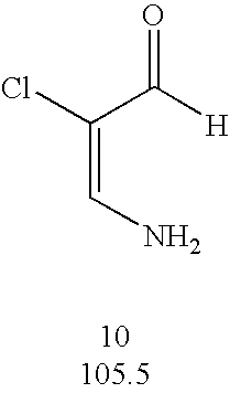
[H]C(C(Cl)=CN)=O
